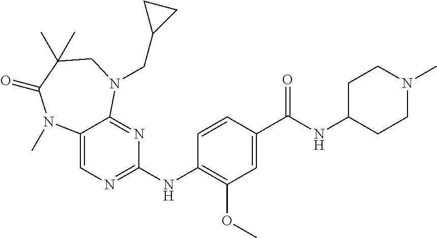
C1(NC2=NC=C3C(=N2)N(CC2CC2)CC(C)(C)C(=O)N3C)=C(OC)C=C(C(NC2CCN(C)CC2)=O)C=C1
